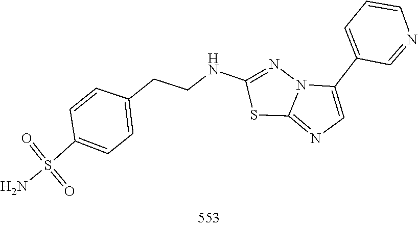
C1=CN=CC(C2=CN=C3N2N=C(NCCC2=CC=C(S(=O)(=O)N)C=C2)S3)=C1
